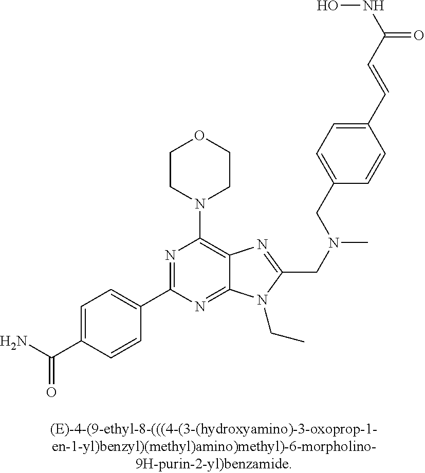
C1=C(C(N)=O)C=CC(C2=NC(N3CCOCC3)=C3C(=N2)N(CC)C(CN(C)CC2=CC=C(C=CC(NO)=O)C=C2)=N3)=C1
